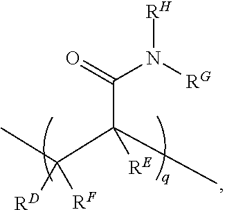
[RH]N([RG])C(C(C)([RE])C(C)([RF])[RD])=O
